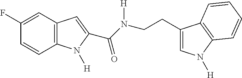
C1(F)=CC2=C(C=C1)N([H])C(C(=O)N(CCC1=CN([H])C3=C1C=CC=C3)[H])=C2
